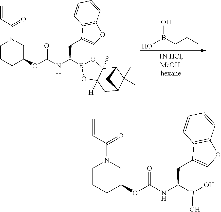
OB(CC(C)C)O.N1(C(=O)C=C)CCCC(OC(=O)NC(B2OC3(C)C4C(C)(C)C(CC3([H])O2)C4)CC2=COC3=C2C=CC=C3)C1.N1(C(=O)C=C)CCCC(OC(=O)NC(B(O)O)CC2=COC3=C2C=CC=C3)C1
